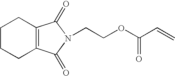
C1CCC2=C(C1)C(=O)N(CCOC(C=C)=O)C2=O
